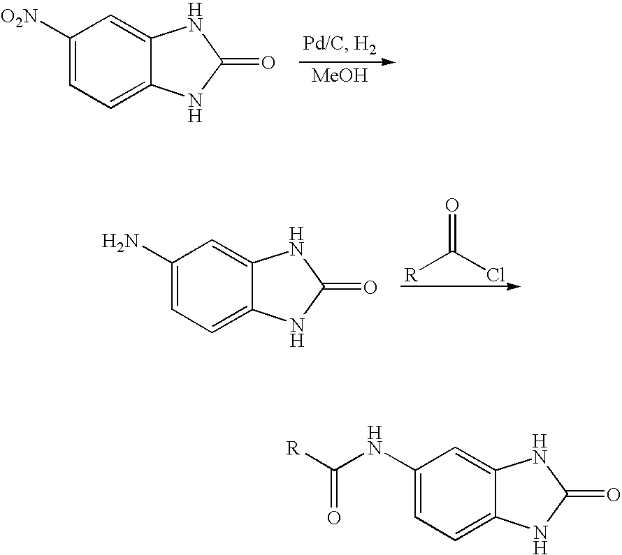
C1([O2N])=CC=C2C(=C1)NC(=O)N2.[MeOH].C1(N)=CC=C2C(=C1)NC(=O)N2.O=C([R])Cl.C1(NC(=O)[R])=CC=C2C(=C1)NC(=O)N2
